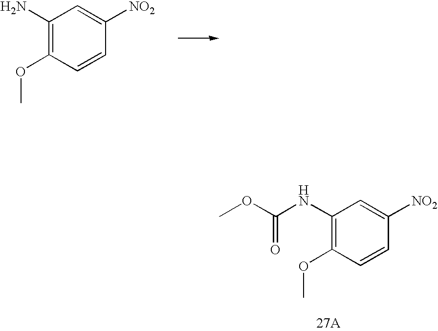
C1(N)=C(OC)C=CC([NO2])=C1.C1(NC(=O)OC)=C(OC)C=CC([NO2])=C1
